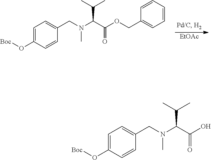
[EtOAc].C1=C(O[Boc])C=CC(CN(C(C(OCC2=CC=CC=C2)=O)C(C)C)C)=C1.C1=C(O[Boc])C=CC(CN(C(C(O)=O)C(C)C)C)=C1
